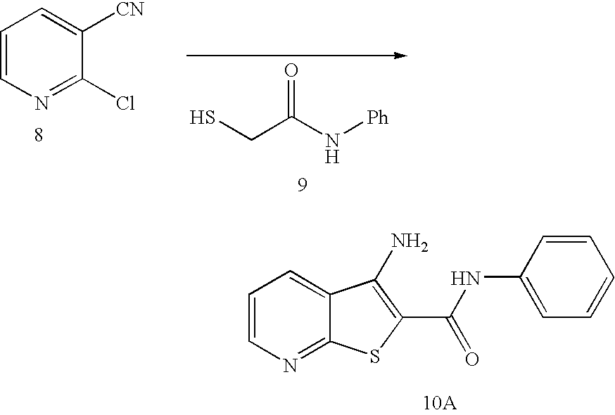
C1=CN=C(Cl)C([CN])=C1.SCC(N[Ph])=O.C1=CN=C2C(=C1)C(N)=C(C(=O)NC1=CC=CC=C1)S2
